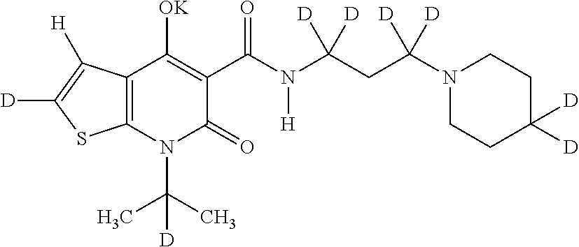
C12=C(N(C(C)(C)[D])C(=O)C(C(N(C(CC(N3CCC([D])([D])CC3)([D])[D])([D])[D])[H])=O)=C1[OK])SC([D])=C2[H]
